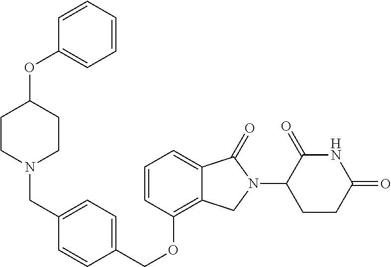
C(OC1=C2C(=CC=C1)C(=O)N(C1C(=O)NC(=O)CC1)C2)C1=CC=C(CN2CCC(OC3=CC=CC=C3)CC2)C=C1
